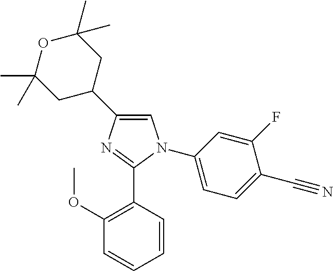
C1=C(C2CC(C)(C)OC(C)(C)C2)N=C(C2=C(OC)C=CC=C2)N1C1=CC=C(C#N)C(F)=C1
